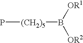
P[(CH2)5]B([OR1])[OR2]
